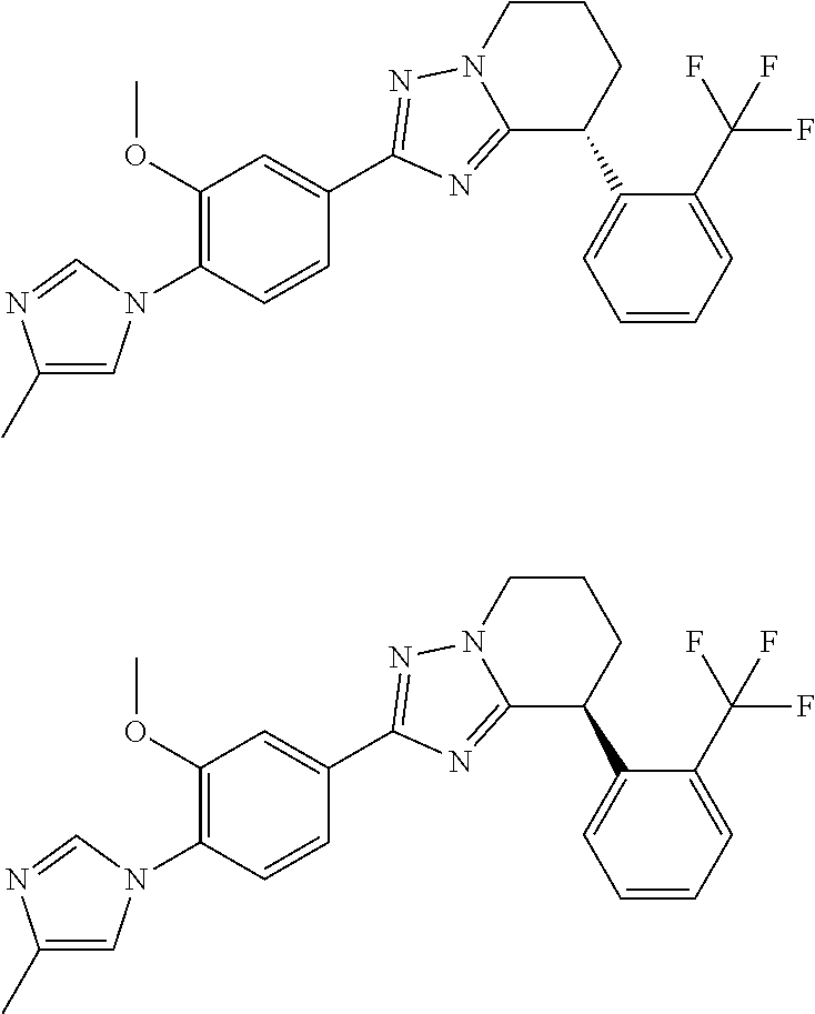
C12=NC(C3=CC(OC)=C(N4C=C(C)N=C4)C=C3)=NN1CCCC2C1=CC=CC=C1C(F)(F)F.C12=NC(C3=CC(OC)=C(N4C=C(C)N=C4)C=C3)=NN1CCCC2C1=CC=CC=C1C(F)(F)F
